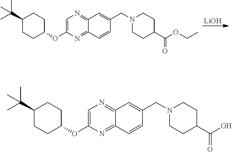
[LiOH].C1=C(OC2CCC(C(C)(C)C)CC2)N=C2C(=N1)C=C(CN1CCC(C(OCC)=O)CC1)C=C2.C1=C(OC2CCC(C(C)(C)C)CC2)N=C2C(=N1)C=C(CN1CCC(C(O)=O)CC1)C=C2
